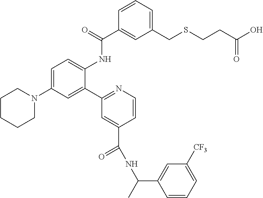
C1(C2=CC(N3CCCCC3)=CC=C2NC(C2=CC(CSCCC(O)=O)=CC=C2)=O)=NC=CC(C(=O)NC(C2=CC([CF3])=CC=C2)C)=C1
